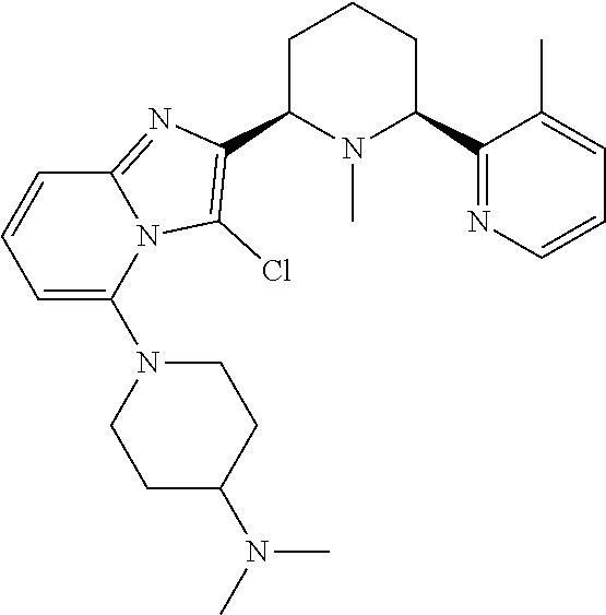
C1C(C2=C(Cl)N3C(=N2)C=CC=C3N2CCC(N(C)C)CC2)N(C)C(C2=NC=CC=C2C)CC1
